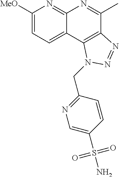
C1([MeO])=CC=C2C(=N1)N=C(C)C1=C2N(CC2=NC=C(S(N)(=O)=O)C=C2)N=N1
